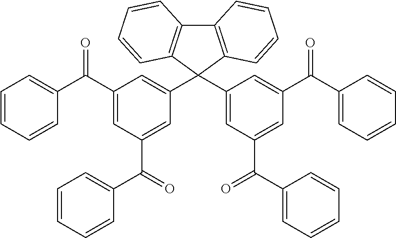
C12=C(C(C3=CC(C(=O)C4=CC=CC=C4)=CC(C(C4=CC=CC=C4)=O)=C3)(C3=CC(C(=O)C4=CC=CC=C4)=CC(C(C4=CC=CC=C4)=O)=C3)C3=C1C=CC=C3)C=CC=C2
